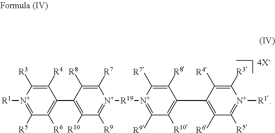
[N+]1([R1])=C([R5])C([R6])=C(C2=C([R10])C([R9])=[N+]([R19][N+]3=C([R9])C([R10])=C(C4=C([R6])C([R5])=[N+]([R1])C([R3])=C4[R4])C([R8])=C3[R7])C([R7])=C2[R8])C([R4])=C1[R3]
